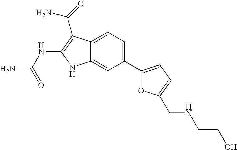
C1(C2=CC=C(CNCCO)O2)=CC=C2C(=C1)NC(NC(N)=O)=C2C(=O)N
